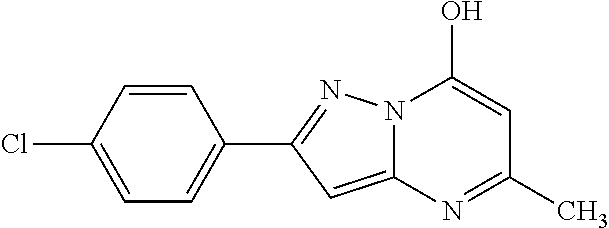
C12=CC(C3=CC=C(Cl)C=C3)=NN1C(O)=CC(C)=N2
